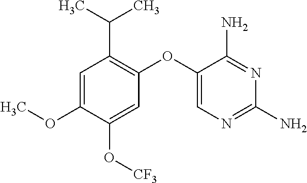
C1=C(OC)C(O[CF3])=CC(OC2=CN=C(N)N=C2N)=C1C(C)C
